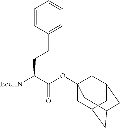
C1=CC(CCC([BocHN])C(OC23CC4CC(CC(C2)C4)C3)=O)=CC=C1
